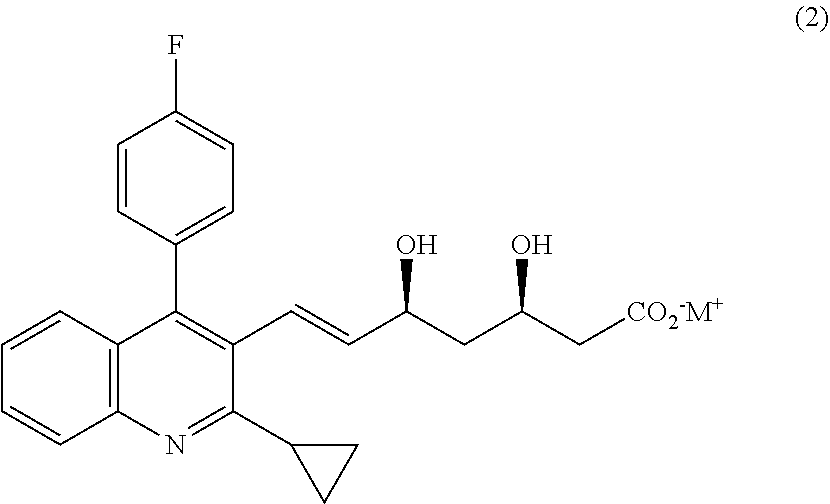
C1=CC2=C(C=C1)N=C(C1CC1)C(C=CC(CC(C[CO2-M+])O)O)=C2C1=CC=C(F)C=C1
